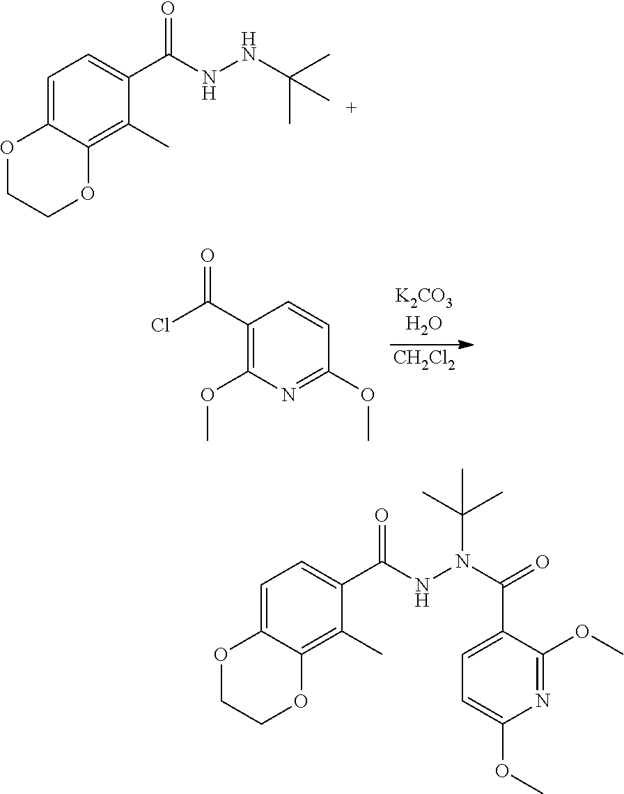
C1=C2C(=C(C)C(C(NNC(C)(C)C)=O)=C1)OCCO2.[CH2Cl2].C1(OC)=C(C(Cl)=O)C=CC(OC)=N1.C1=C2C(=C(C)C(C(NN(C(=O)C3=CC=C(OC)N=C3OC)C(C)(C)C)=O)=C1)OCCO2
